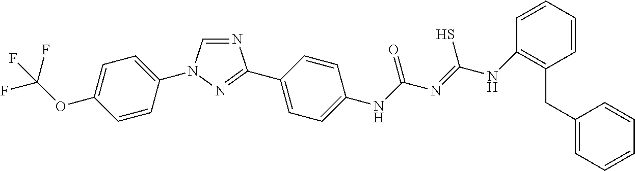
N1=CN(C2=CC=C(OC(F)(F)F)C=C2)N=C1C1=CC=C([N H]C(N=C([N H]C2=C(CC3=CC=CC=C3)C=CC=C2)S)=O)C=C1
